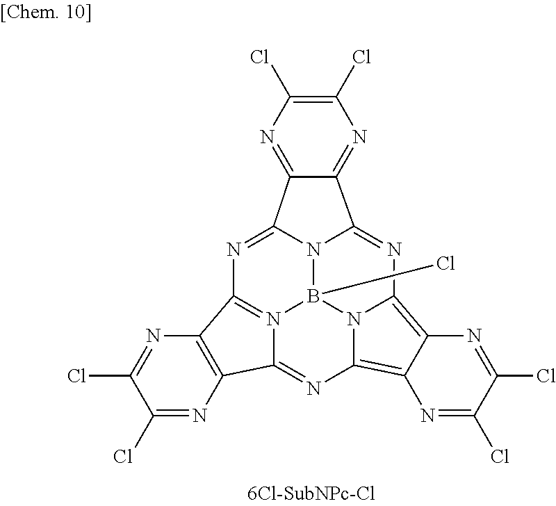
N1=C2N3B4(Cl)N5=C1C1=C(C5=NC5=C6C(=C(N45)N=C3C3=NC(Cl)=C(Cl)N=C23)N=C(Cl)C(Cl)=N6)N=C(Cl)C(Cl)=N1
